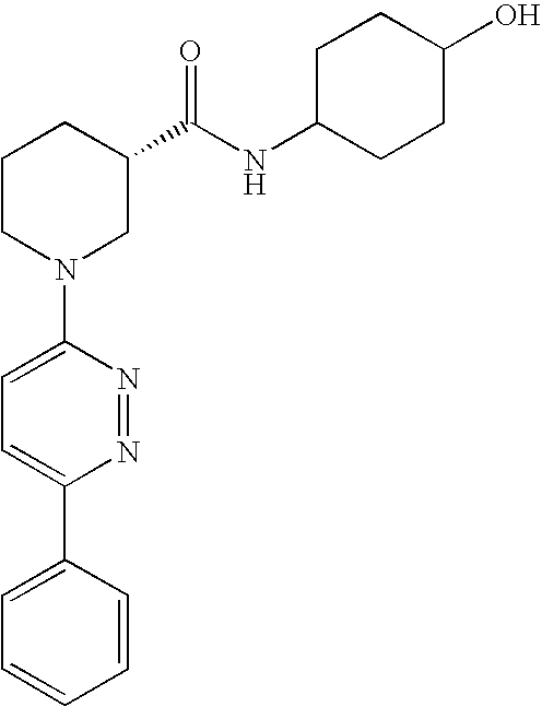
C1(N2CC(C(NC3CCC(O)CC3)=O)CCC2)=CC=C(C2=CC=CC=C2)N=N1
